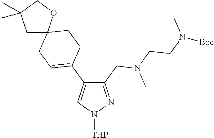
C1(C2=CCC3(CC2)OCC(C)(C)C3)=CN([THP])N=C1CN(CCN(C)[Boc])C
